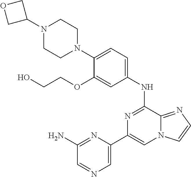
C1(NC2=NC(C3=CN=CC(N)=N3)=CN3C2=NC=C3)=CC=C(N2CCN(C3COC3)CC2)C(OCCO)=C1
